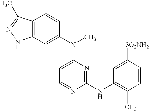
C12=C(C=C(N(C3=CC=NC(NC4=C(C)C=CC([SO2NH2])=C4)=N3)C)C=C1)NN=C2C
